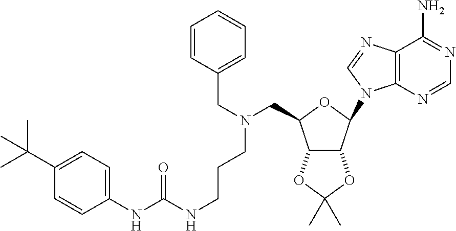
C12=C(N=CN=C1N)N(C1OC(CN(CCCNC(NC3=CC=C(C(C)(C)C)C=C3)=O)CC3=CC=CC=C3)C3C1OC(C)(C)O3)C=N2
